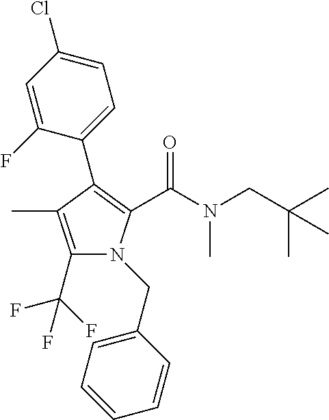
C1(C(F)(F)F)=C(C)C(C2=CC=C(Cl)C=C2F)=C(C(N(CC(C)(C)C)C)=O)N1CC1=CC=CC=C1
